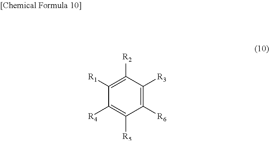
C1([R2])=C([R1])C([R4])=C([R5])C([R6])=C1[R3]
